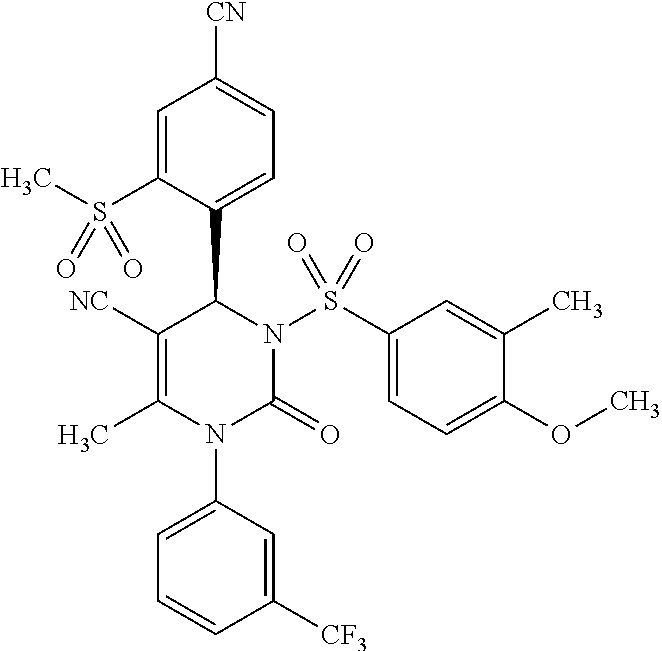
C1=C(S(C)(=O)=O)C(C2N(S(C3=CC=C(OC)C(C)=C3)(=O)=O)C(=O)N(C3=CC=CC([CF3])=C3)C(C)=C2[NC])=CC=C1[CN]
